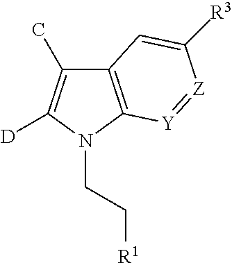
C12=C([Y]=[Z]C([R3])=C1)N(CC[R1])C([D])=C2C
